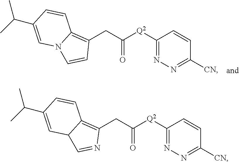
C1([CN])=NN=C([Q2]C(CC2=C3N(C=C2)C=C(C(C)C)C=C3)=O)C=C1.C1([CN])=NN=C([Q2]C(CC2=C3C(C=N2)C=C(C(C)C)C=C3)=O)C=C1
